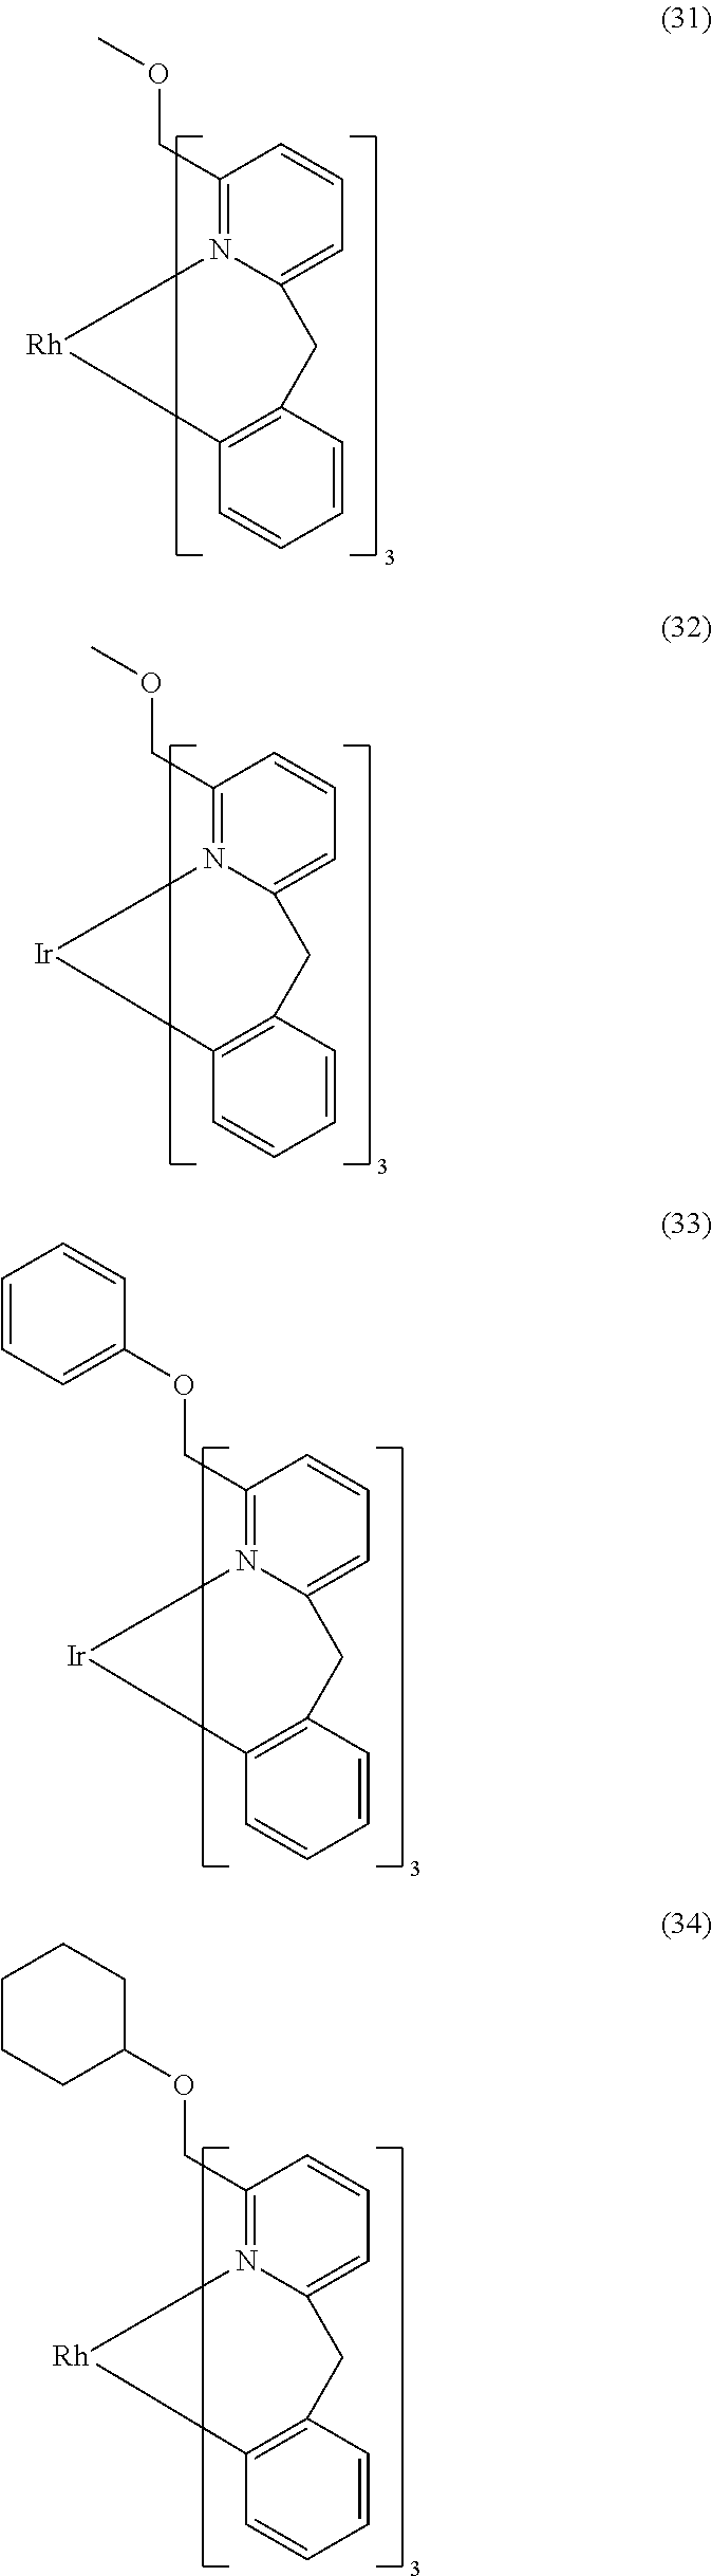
C1(COC)=N2C(=CC=C1)CC1=C(C=CC=C1)[Rh]2.C1(COC)=N2C(=CC=C1)CC1=C(C=CC=C1)[Ir]2.C1(COC2=CC=CC=C2)=N2C(=CC=C1)CC1=C(C=CC=C1)[Ir]2.C1(COC2CCCCC2)=N2C(=CC=C1)CC1=C(C=CC=C1)[Rh]2
